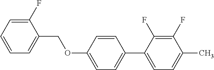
C1(F)=CC=CC=C1COC1=CC=C(C2=CC=C(C)C(F)=C2F)C=C1
